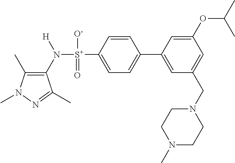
C1(C)=C(N([S+](C2=CC=C(C3=CC(CN4CCN(C)CC4)=CC(OC(C)C)=C3)C=C2)([O-])=O)[H])C(C)=NN1C
